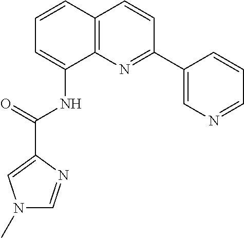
C1=CC2=C(C(NC(C3=CN(C)C=N3)=O)=C1)N=C(C1=CN=CC=C1)C=C2
